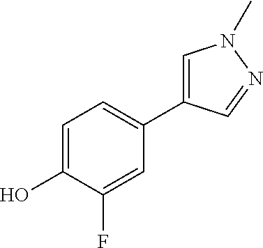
C1=C(O)C(F)=CC(C2=CN(C)N=C2)=C1
